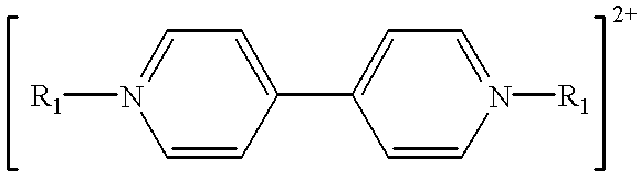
N1([R1])=CC=C(C2=CC=N([R1])C=C2)C=C1
